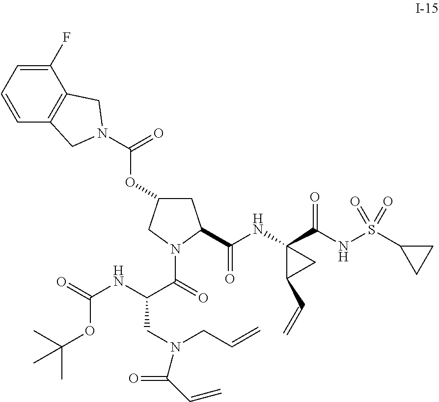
C1=CC2=C(C(F)=C1)CN(C(OC1CC(C(NC3(C(NS(C4CC4)(=O)=O)=O)C(C=C)C3)=O)N(C(C(NC(=O)OC(C)(C)C)CN(CC=C)C(C=C)=O)=O)C1)=O)C2
